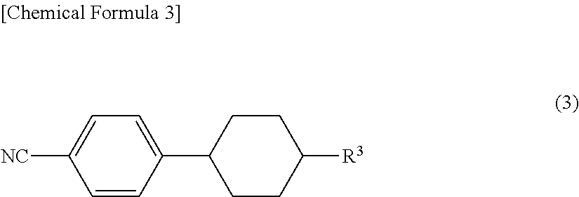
C1=C([NC])C=CC(C2CCC([R3])CC2)=C1
